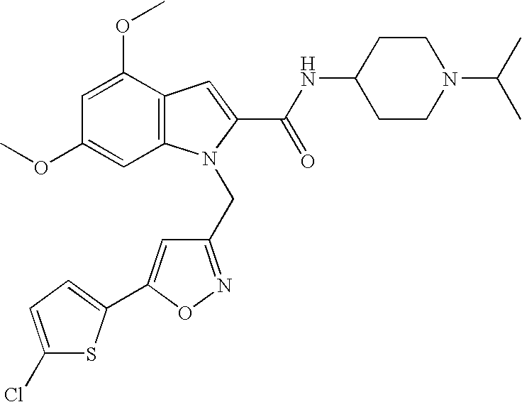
C1(OC)=CC(OC)=CC2=C1C=C(C(NC1CCN(C(C)C)CC1)=O)N2CC1=NOC(C2=CC=C(Cl)S2)=C1
